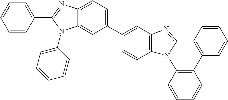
C1=CC2=C(C=C1)N1C(=NC3=C1C=CC(C1=CC=C4C(=C1)N(C1=CC=CC=C1)C(C1=CC=CC=C1)=N4)=C3)C1=C2C=CC=C1
